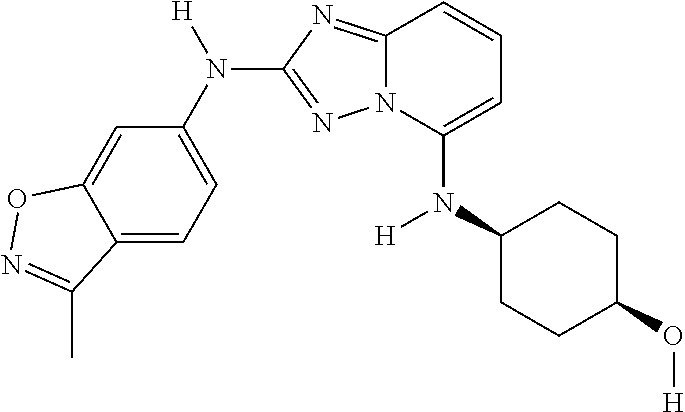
C12=CC=C(N([H])C3=NN4C(=N3)C=CC=C4N(C3CCC(O[H])CC3)[H])C=C1ON=C2C
